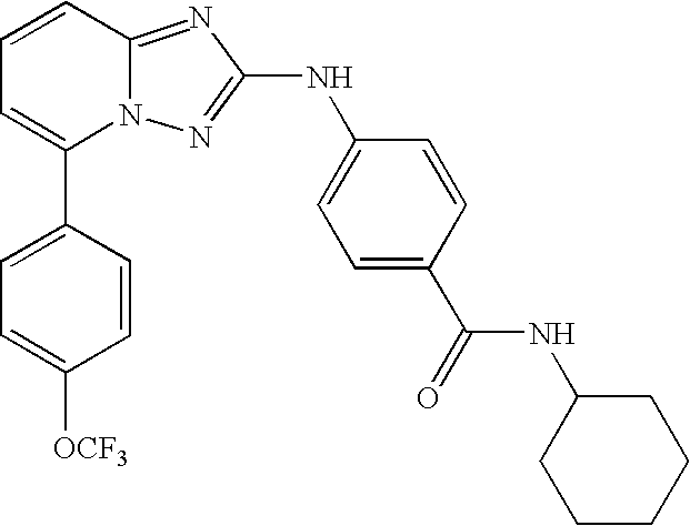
C1(C2=CC=CC3=NC(NC4=CC=C(C(NC5CCCCC5)=O)C=C4)=NN23)=CC=C([OCF3])C=C1
